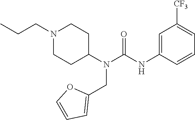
N1(CCC)CCC(N(C(NC2=CC([CF3])=CC=C2)=O)CC2=CC=CO2)CC1
